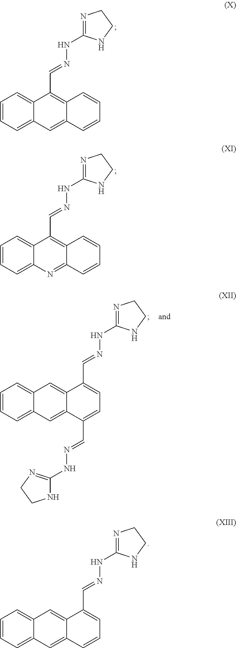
C1=CC=C2C(=C1)C(C=NNC1=NCCN1)=C1C(=C2)C=CC=C1.C1=CC=C2C(=C1)C(C=NNC1=NCCN1)=C1C(=N2)C=CC=C1.C1=CC=C2C(=C1)C=C1C(=C2)C=CC=C1C=NNC1=NCCN1.C1=CC=C2C(=C1)C=C1C(=C2)C(C=NNC2=NCCN2)=CC=C1C=NNC1=NCCN1
